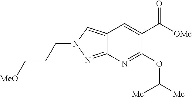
C12=CN(CCC[MeO])N=C1N=C(OC([Me])[Me])C(C([OMe])=O)=C2
